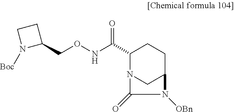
C1(C(NOCC2CCN2[Boc])=O)N2CC(CC1)N([OBn])C2=O
